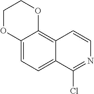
C12=CC=C3C(=C1OCCO2)C=CN=C3Cl
